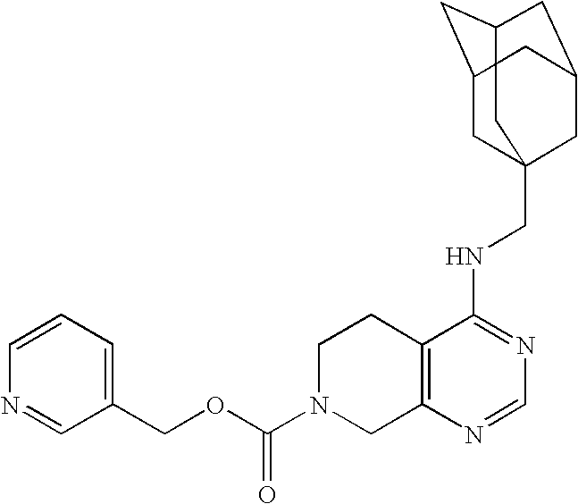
C12=C(N=CN=C1NCC13CC4CC(CC(C1)C4)C3)CN(C(OCC1=CC=CN=C1)=O)CC2
